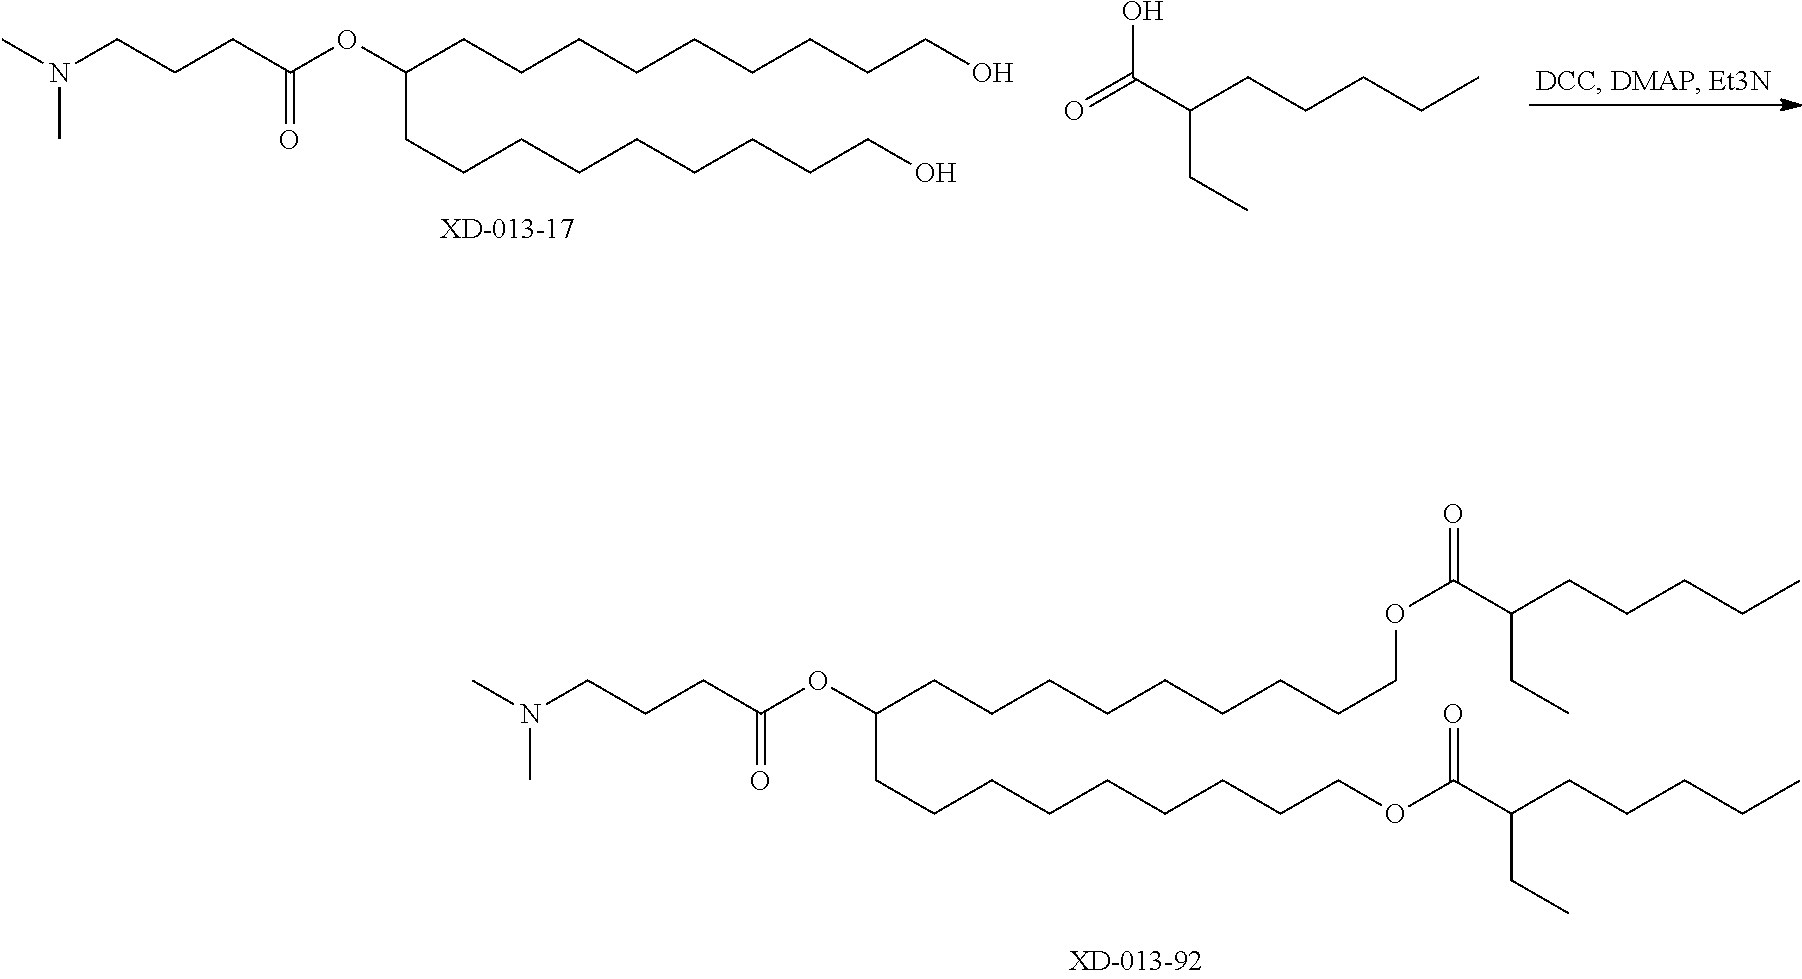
CN(CCCC(OC(CCCCCCCCCOC(=O)C(CC)CCCCC)CCCCCCCCCOC(C(CC)CCCCC)=O)=O)C.CN(CCCC(OC(CCCCCCCCCO)CCCCCCCCCO)=O)C.C(CC)(CCCCC)C(O)=O
